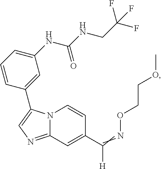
N12C(=NC=C1C1=CC(NC(NCC(F)(F)F)=O)=CC=C1)C=C(C(=NOCCOC)[H])C=C2
